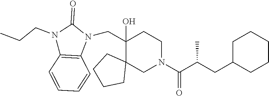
C1(CN2C(=O)N(CCC)C3=C2C=CC=C3)(O)C2(CN(C(C(CC3CCCCC3)C)=O)CC1)CCCC2
